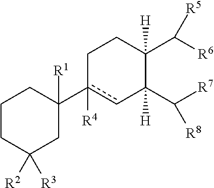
C1CC([R2])([R3])CC(c2([R4])cC(C([R7])[R8])([H])C(C([R6])[R5])([H])CC2)([R1])C1
